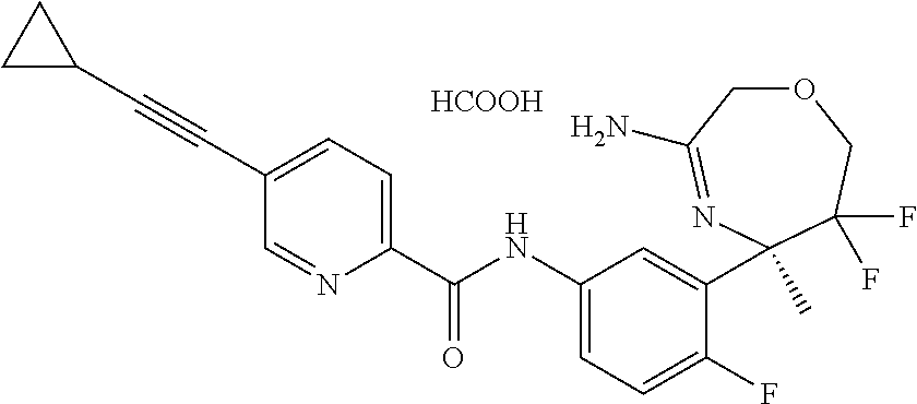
O1CC(N)=NC(C)(C2=CC(NC(C3=CC=C(C#CC4CC4)C=N3)=O)=CC=C2F)C(F)(F)C1.[HCOOH]
